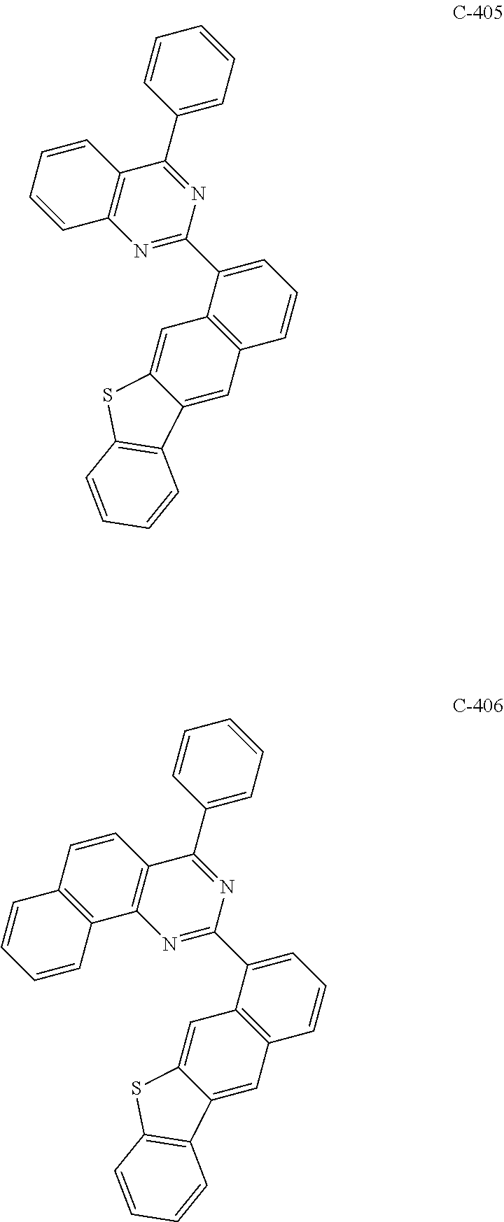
C1=C(C2=NC3=C(C(C4=CC=CC=C4)=N2)C=CC=C3)C2=C(C=C1)C=C1C(=C2)SC2=C1C=CC=C2.C1=C(C2=NC3=C(C(C4=CC=CC=C4)=N2)C=CC2=C3C=CC=C2)C2=C(C=C1)C=C1C(=C2)SC2=C1C=CC=C2
